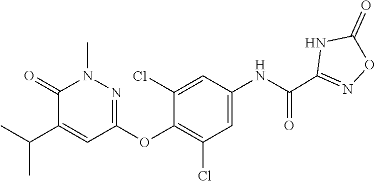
C1=C(NC(C2=NOC(=O)N2)=O)C=C(Cl)C(OC2=NN(C)C(=O)C(C(C)C)=C2)=C1Cl
